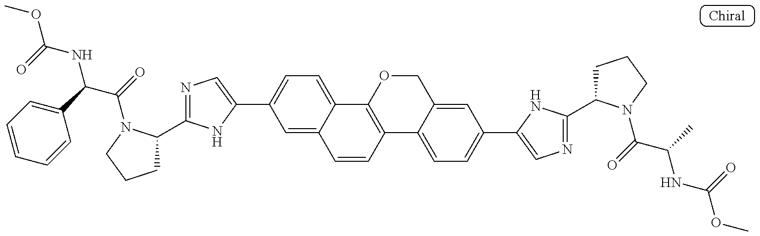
COC(=O)NC(C1=CC=CC=C1)C(=O)N1C(C2=NC=C(C3=CC=C4C(=C3)C=CC3=C4OCC4=CC(C5=CN=C(C6CCCN6C(C(NC(OC)=O)C)=O)N5)=CC=C34)N2)CCC1
